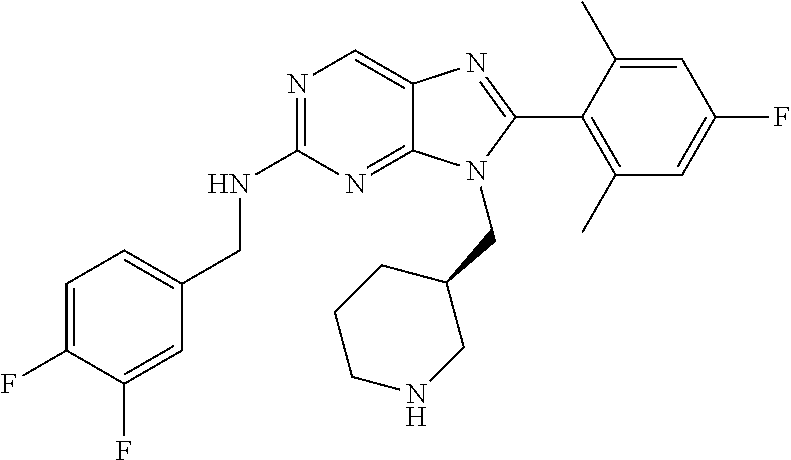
C1=C(F)C(F)=CC(CNC2=NC=C3C(=N2)N(CC2CCCNC2)C(C2=C(C)C=C(F)C=C2C)=N3)=C1
